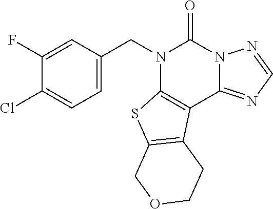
N1(CC2=CC=C(Cl)C(F)=C2)C2=C(C3=NC=NN3C1=O)C1=C(S2)COCC1
